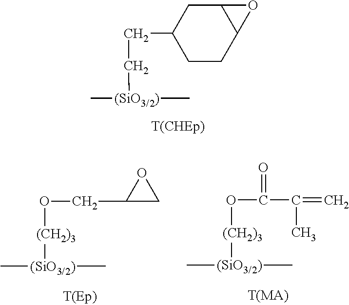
C1CC2C(CC1CC[(SiO3/2)](C)C)O2.C1(CO[(CH2)3][(SiO3/2)](C)C)CO1.O(C(C(C)=C)=O)[(CH2)3][(SiO3/2)](C)C.[T(MA)]
